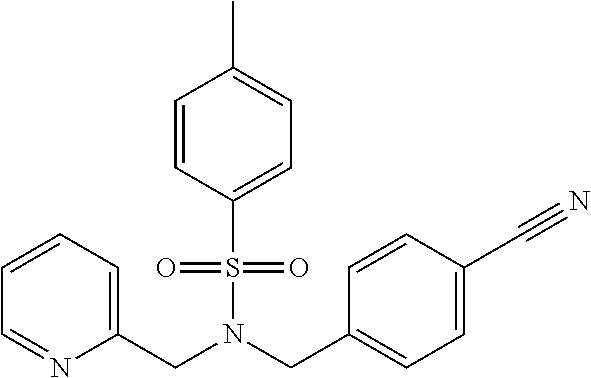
N(S(C1=CC=C(C)C=C1)(=O)=O)(CC1=CC=C(C#N)C=C1)CC1=CC=CC=N1
